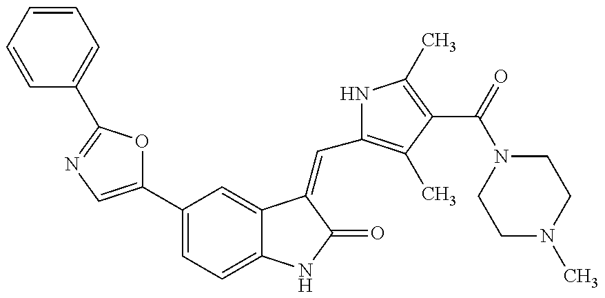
C1(C2=CN=C(C3=CC=CC=C3)O2)=CC=C2C(=C1)C(=CC1=C(C)C(C(=O)N3CCN(C)CC3)=C(C)N1)C(=O)N2
